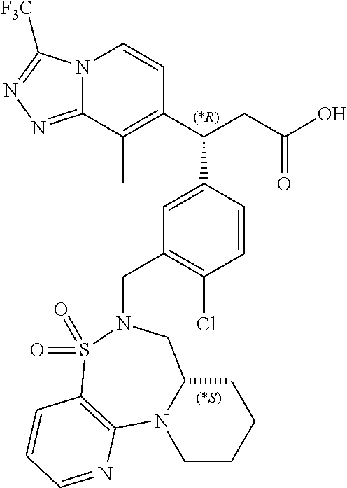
N12C(=NN=C1[F3C])C(C)=C(C(CC(O)=O)C1=CC(CN3CC4CCCCN4C4=C(S3(=O)=O)C=CC=N4)=C(Cl)C=C1)C=C2
